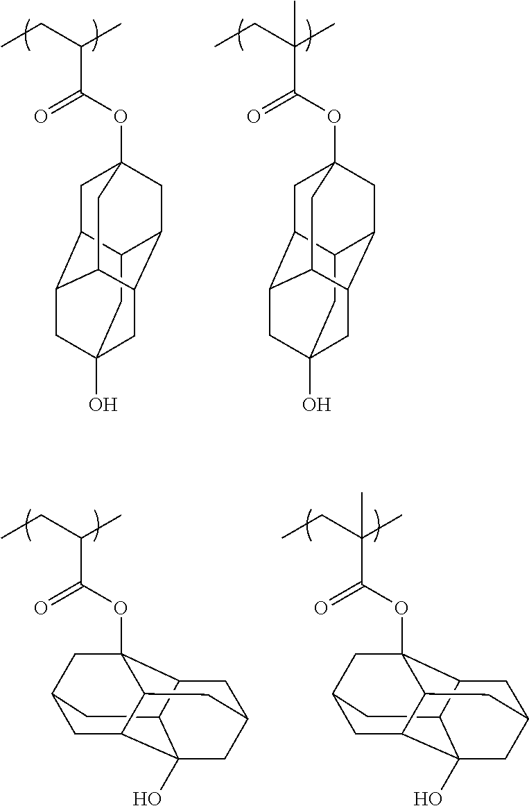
C12CC3(O)CC4C1CC1(OC(C(CC)C)=O)CC2C(C4C1)C3.C12CC3(O)CC4C1CC1(OC(C(CC)(C)C)=O)CC2C(C4C1)C3.C12CC3CC4C1(O)CC1CC2C(OC(C(CC)(C)C)=O)(C3)C4C1.C12CC3CC4C1(O)CC1CC2C(OC(C(CC)C)=O)(C3)C4C1
